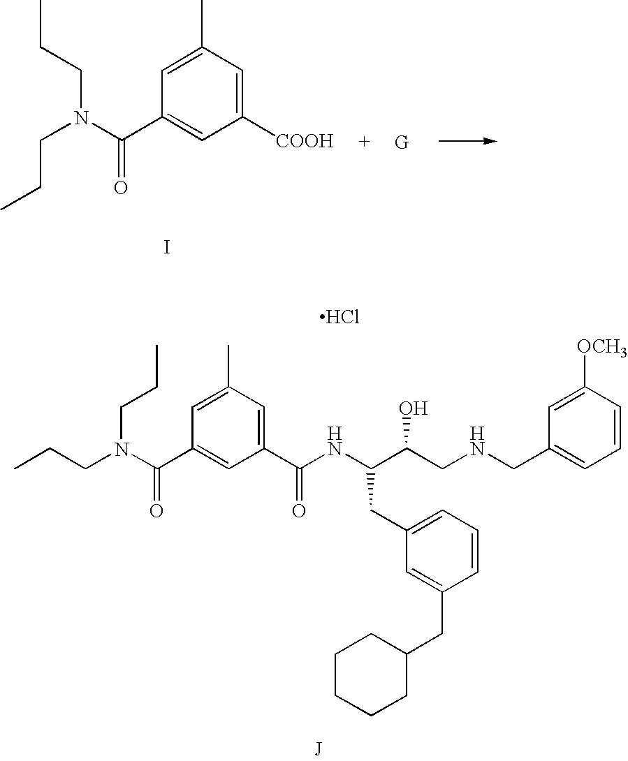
CCCN(CCC)C(C1=CC([COOH])=CC(C)=C1)=O.I.C(NC(C(CNCC1=CC=CC([OCH3])=C1)O)CC1=CC=CC(CC2CCCCC2)=C1)(C1=CC(C)=CC(C(N(CCC)CCC)=O)=C1)=O.[J].Cl
